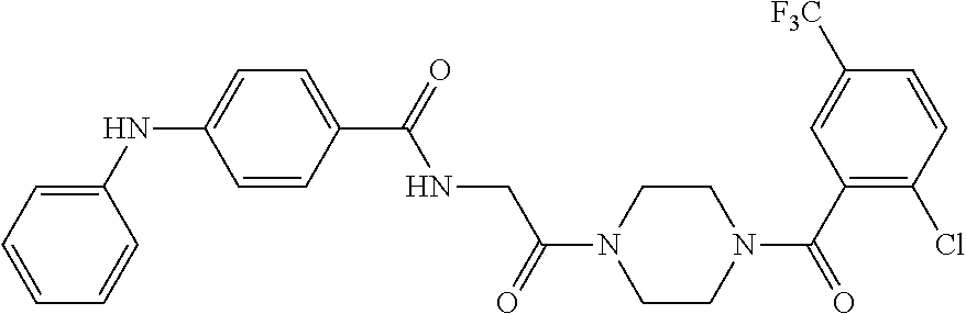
C1(NC2=CC=C(C(=O)NCC(N3CCN(C(C4=C(Cl)C=CC([F3C])=C4)=O)CC3)=O)C=C2)=CC=CC=C1
